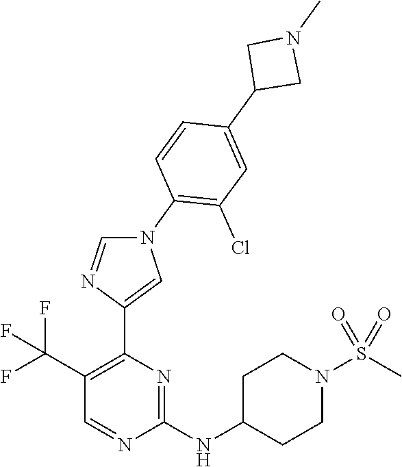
N1=CC(C(F)(F)F)=C(C2=CN(C3=C(Cl)C=C(C4CN(C)C4)C=C3)C=N2)N=C1NC1CCN(S(=O)(=O)C)CC1
